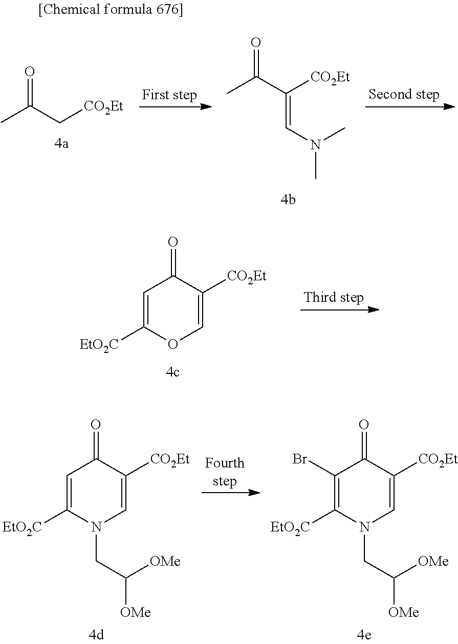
C1=C([EtO2C])OC=C([CO2Et])C1=O.CC(C[CO2Et])=O.CC(C([CO2Et])=CN(C)C)=O.C1=C([EtO2C])N(CC([OMe])[OMe])C=C([CO2Et])C1=O.C1(Br)=C([EtO2C])N(CC([OMe])[OMe])C=C([CO2Et])C1=O
